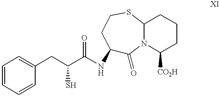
C1=CC=CC(CC(C(NC2C(=O)N3C(SCC2)CCCC3[CO2H])=O)S)=C1
